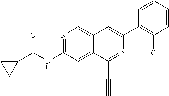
N1=C(NC(C2CC2)=O)C=C2C(=C1)C=C(C1=C(Cl)C=CC=C1)N=C2C#C
